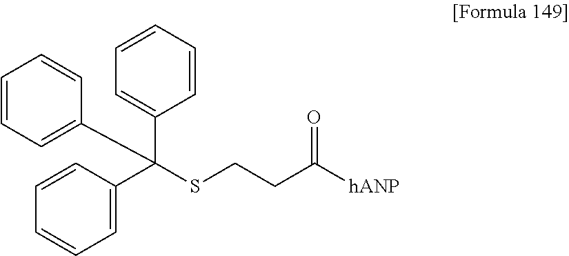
C1=CC=C(C(C2=CC=CC=C2)(C2=CC=CC=C2)SCCC([hANP])=O)C=C1
